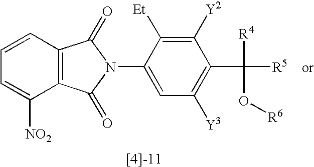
C1=CC2=C(C([NO2])=C1)C(=O)N(C1=CC([Y3])=C(C([R4])([R5])O[R6])C([Y2])=C1[Et])C2=O
